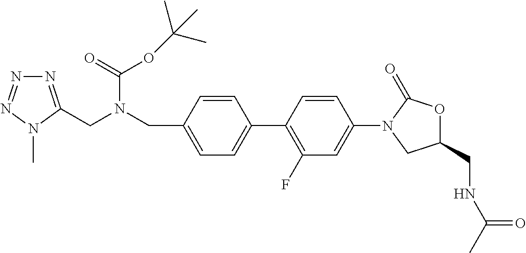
C(N(CC1=CC=C(C2=C(F)C=C(N3CC(CNC(C)=O)OC3=O)C=C2)C=C1)C(OC(C)(C)C)=O)C1=NN=NN1C
